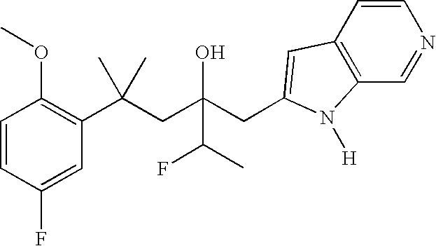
C1=CC(F)=CC(C(CC(CC2=CC3=C(C=NC=C3)N2[H])(O)C(F)C)(C)C)=C1OC
